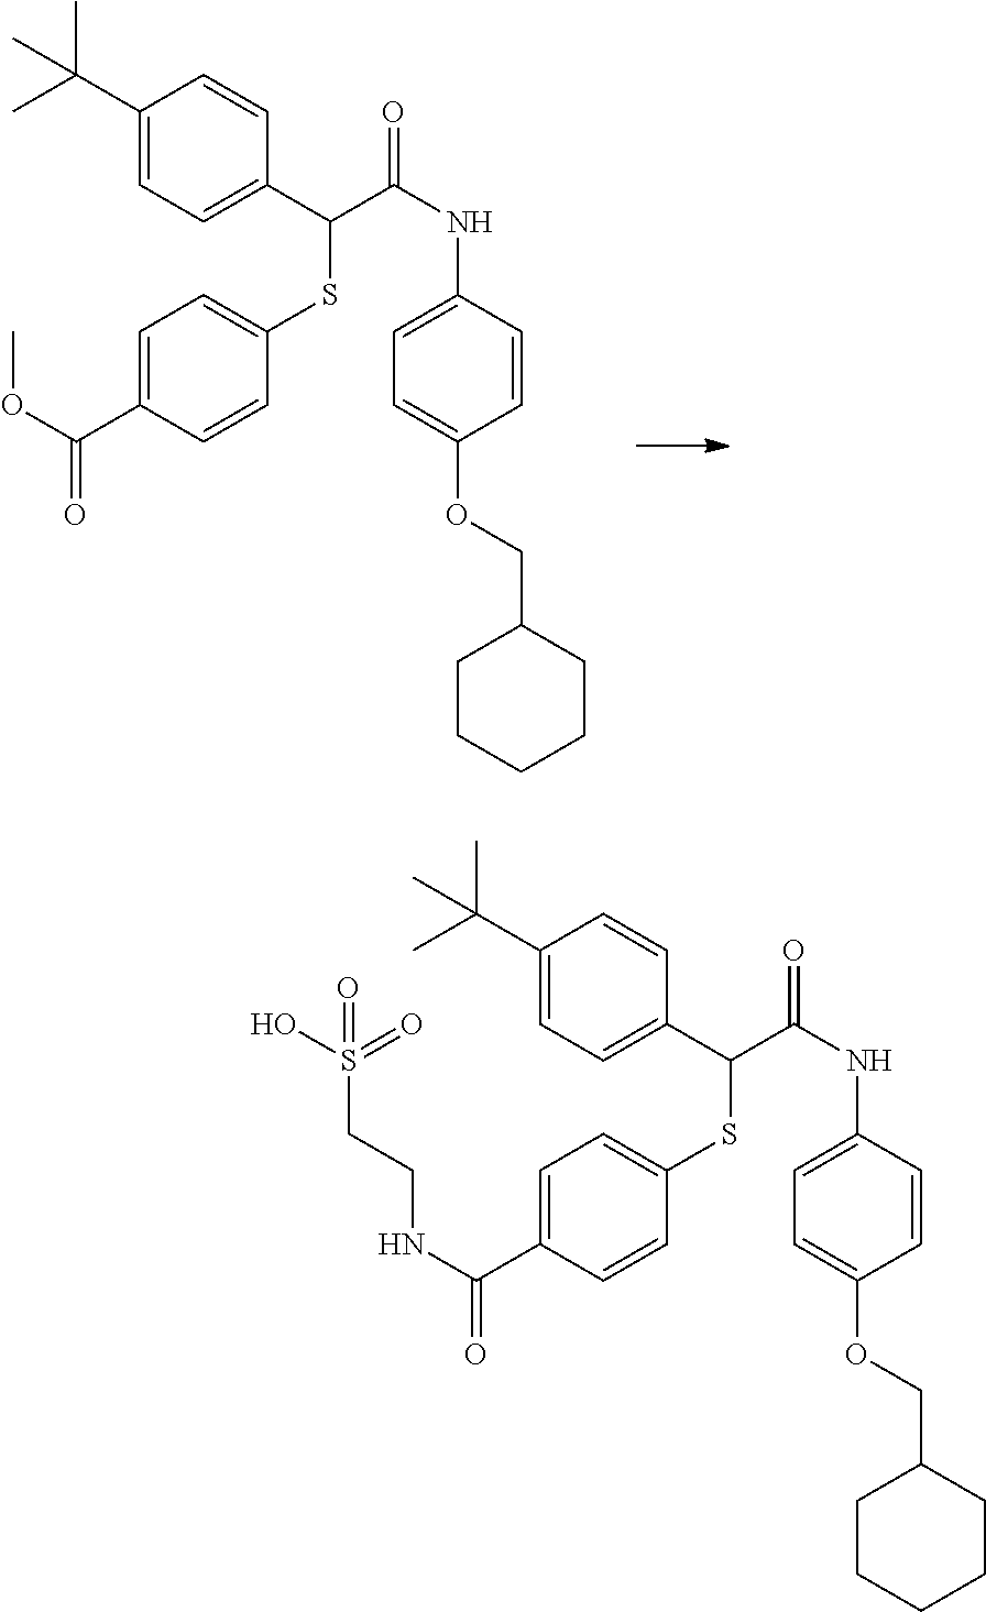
C1(C(C)(C)C)=CC=C(C(C(NC2=CC=C(OCC3CCCCC3)C=C2)=O)SC2=CC=C(C(OC)=O)C=C2)C=C1.C1(C(C)(C)C)=CC=C(C(C(NC2=CC=C(OCC3CCCCC3)C=C2)=O)SC2=CC=C(C(NCCS(O)(=O)=O)=O)C=C2)C=C1
